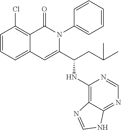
C1=CC=C2C(=C1Cl)C(=O)N(C1=CC=CC=C1)C(C(NC1=C3C(=NC=N1)NC=N3)CC(C)C)=C2
